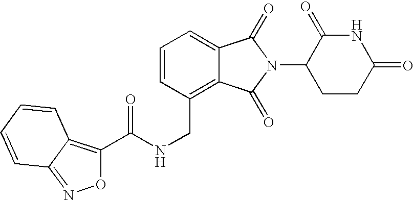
C1=CC(CNC(=O)C2=C3C(=NO2)C=CC=C3)=C2C(=C1)C(=O)N(C1CCC(=O)NC1=O)C2=O
